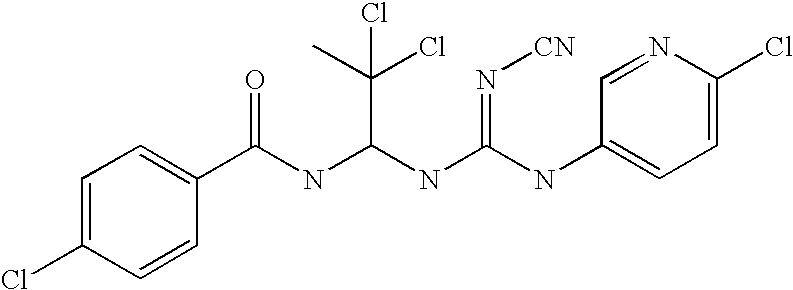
C1=C(Cl)C=CC(C(NC(NC(NC2=CC=C(Cl)N=C2)=N[CN])C(C)(Cl)Cl)=O)=C1
